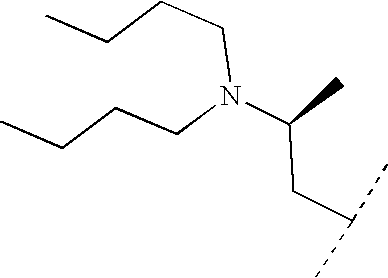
N(C(CC(C)C)C)(CCCC)CCCC
